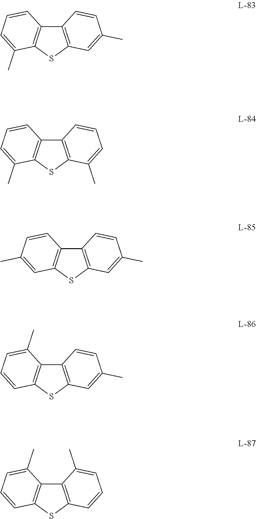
C12=C(SC3=C1C=CC=C3C)C=C(C)C=C2.C12=C(SC3=C1C=CC=C3C)C(C)=CC=C2.C12=C(SC3=C1C=CC(C)=C3)C=C(C)C=C2.C12=C(SC3=C1C(C)=CC=C3)C=C(C)C=C2.C12=C(SC3=C1C(C)=CC=C3)C=CC=C2C
